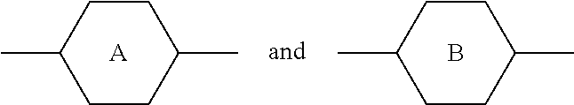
C1C(C)CCC(C)C1.B.C1C(C)CCC(C)C1.[A]
